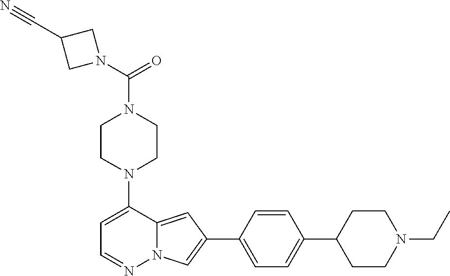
N1(C2=CC=NN3C2=CC(C2=CC=C(C4CCN(CC)CC4)C=C2)=C3)CCN(C(N2CC(C#N)C2)=O)CC1
